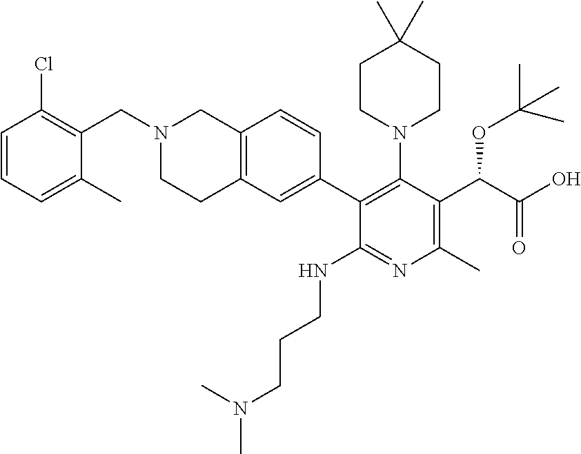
C1=CC=C(C)C(CN2CCC3=C(C2)C=CC(C2=C(N4CCC(C)(C)CC4)C(C(C(=O)O)OC(C)(C)C)=C(C)N=C2NCCCN(C)C)=C3)=C1Cl
